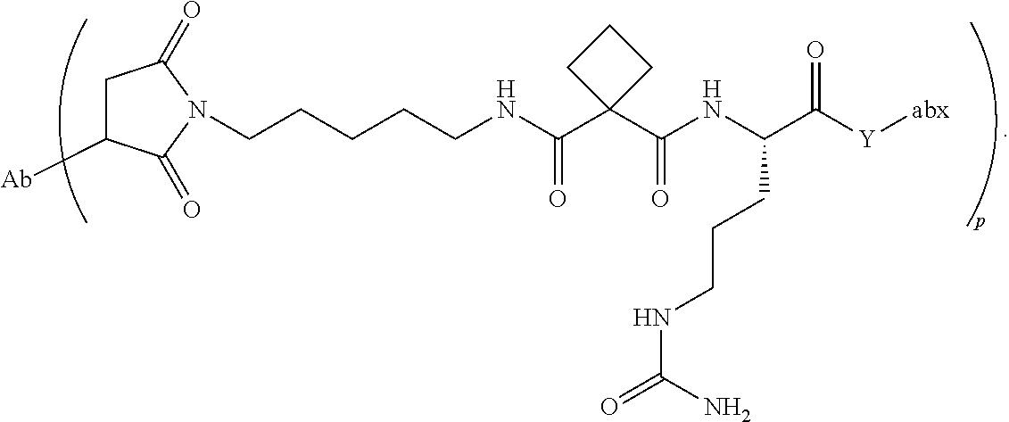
C(NC(C1(C(NC(C([Y][abx])=O)CCCNC(=O)N)=O)CCC1)=O)CCCCN1C(=O)C([Ab])CC1=O
